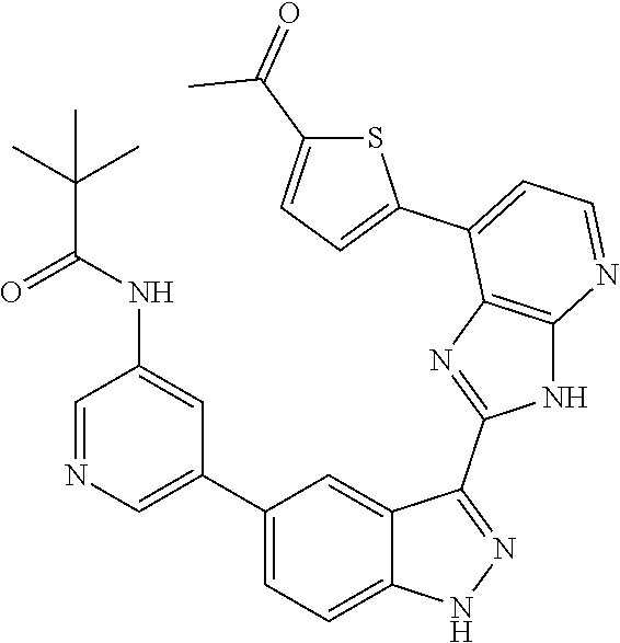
C1=NC=C(C2=CC=C3C(=C2)C(C2=NC4=C(N2)N=CC=C4C2=CC=C(C(C)=O)S2)=NN3)C=C1NC(C(C)(C)C)=O
